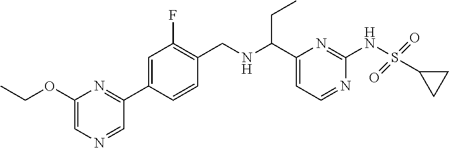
N1=CC(C2=CC(F)=C(CNC(C3=CC=NC(NS(C4CC4)(=O)=O)=N3)CC)C=C2)=NC(OCC)=C1
